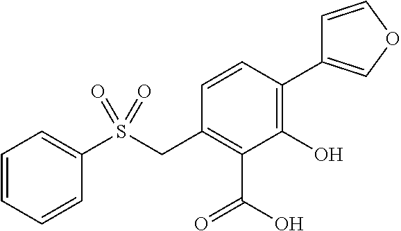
C1=CC=CC(S(CC2=C(C(O)=O)C(O)=C(C3=COC=C3)C=C2)(=O)=O)=C1
